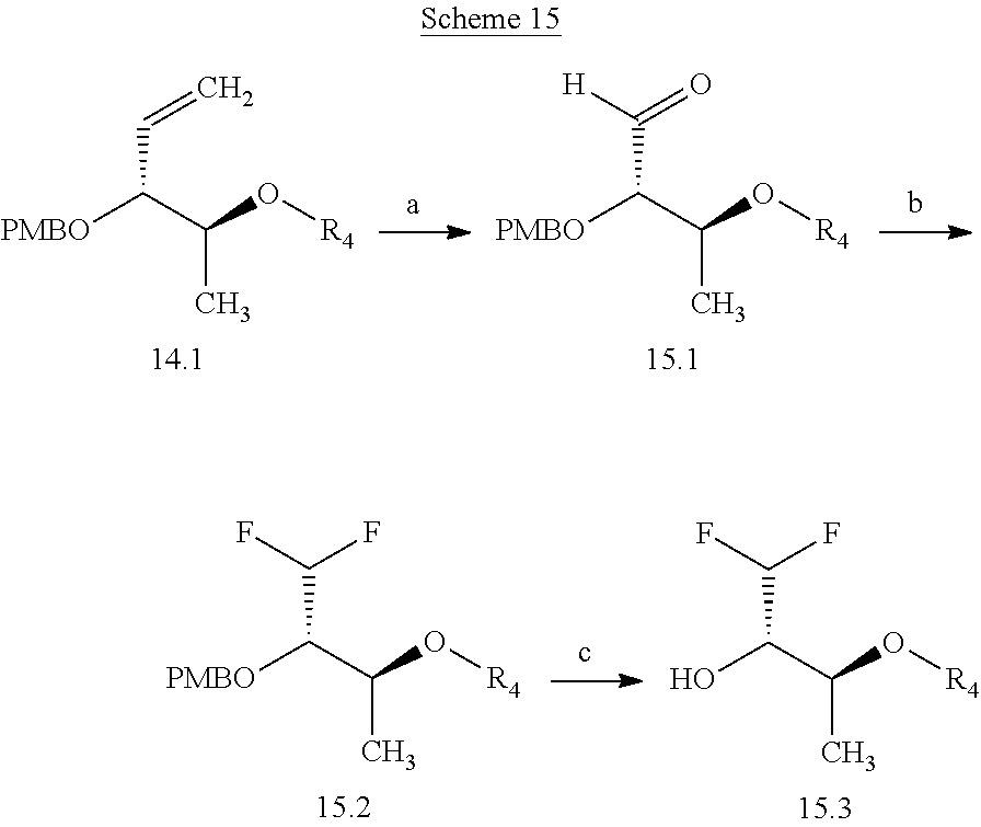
[PMBO]C(C=C)C(C)O[R4].[PMBO]C(C(=O)[H])C(C)O[R4].[PMBO]C(C(F)F)C(C)O[R4].OC(C(F)F)C(C)O[R4]
